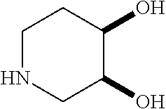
C1NCC(O)C(O)C1
